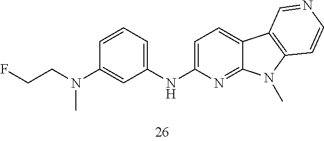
C1=C(NC2=CC=CC(N(CCF)C)=C2)N=C2C(=C1)C1=C(N2C)C=CN=C1
